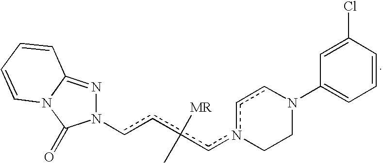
N1(ccc([MR])(C)cn2ccN(C3=CC=CC(Cl)=C3)CC2)N=C2N(C1=O)C=CC=C2
